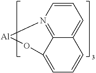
N12=C3C(=CC=C1)C=CC=C3O[Al]2
